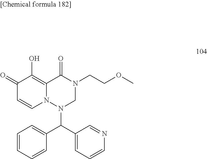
C1(=O)C=CN2C(=C1O)C(=O)N(CCOC)CN2C(C1=CC=CN=C1)C1=CC=CC=C1
